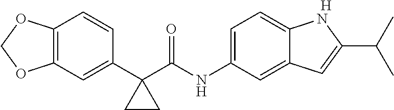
C12=C(C=C(C3(C(NC4=CC=C5C(=C4)C=C(C(C)C)N5)=O)CC3)C=C1)OCO2.[H]
